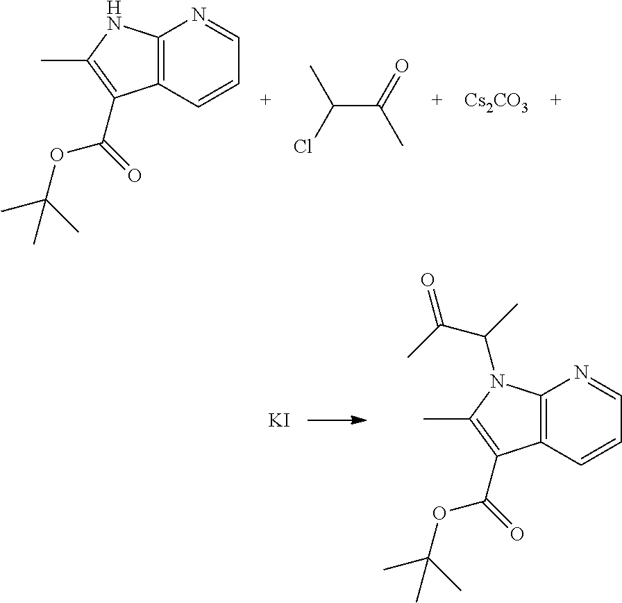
C12=C(C=CC=N1)C(C(=O)OC(C)(C)C)=C(C)N2.CC(Cl)C(=O)C.[Cs2CO3].[KI].C12=C(C=CC=N1)C(C(=O)OC(C)(C)C)=C(C)N2C(C)C(C)=O
